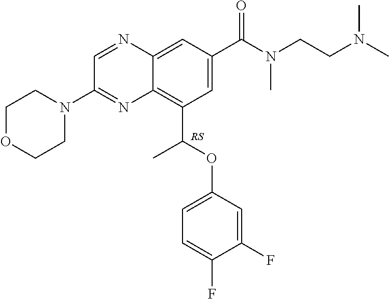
C1OCCN(C2=NC3=C(C(OC4=CC=C(F)C(F)=C4)C)C=C(C(=O)N(CCN(C)C)C)C=C3N=C2)C1
